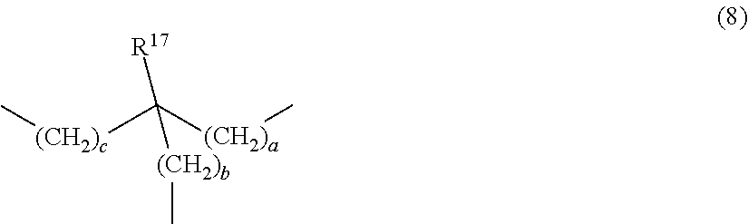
[R17]C([(CH2)a]C)([(CH2)c]C)[(CH2)b]C
